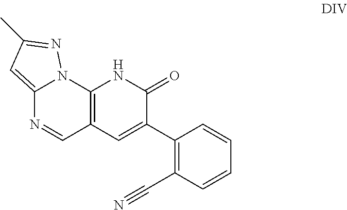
C12=C(C=C(C3=C(C#N)C=CC=C3)C(=O)N1)C=NC1=CC(C)=NN21
